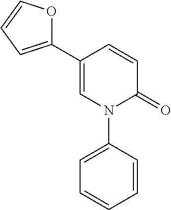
C1=C(C2=CC=CO2)C=CC(=O)N1C1=CC=CC=C1
